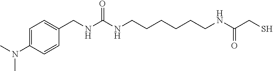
C1=C(N(C)C)C=CC(CNC(NCCCCCCNC(CS)=O)=O)=C1
